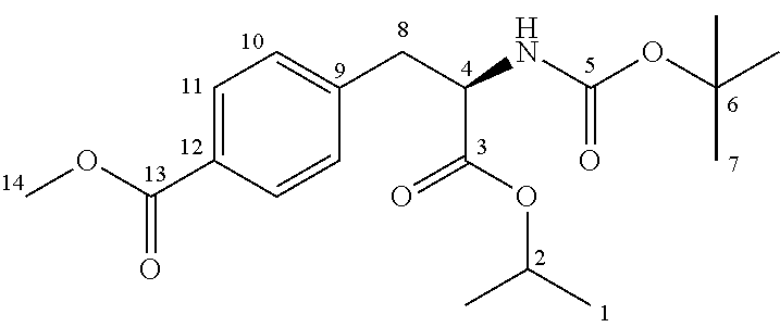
C1=C(C(OC)=O)C=CC(CC(NC(OC(C)(C)C)=O)C(OC(C)C)=O)=C1
